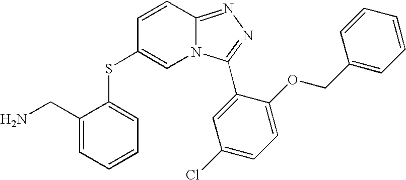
N12C(=NN=C1C1=CC(Cl)=CC=C1OCC1=CC=CC=C1)C=CC(SC1=CC=CC=C1CN)=C2
